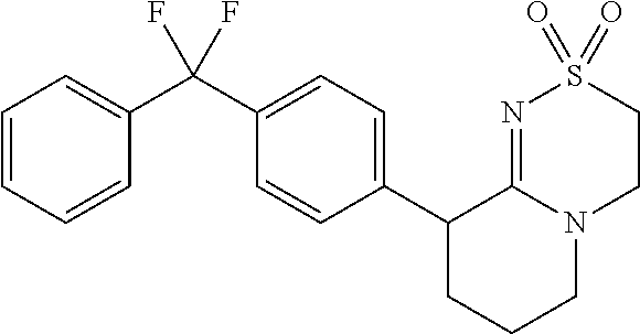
C1(C2=CC=C(C(C3=CC=CC=C3)(F)F)C=C2)CCCN2C1=NS(=O)(=O)CC2
